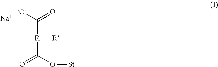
[R](C([-O])=O)(C(=O)O[St])[R].[Na]
